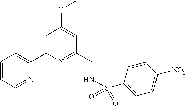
C1=CC=NC(C2=CC(OC)=CC(CNS(C3=CC=C([NO2])C=C3)(=O)=O)=N2)=C1
